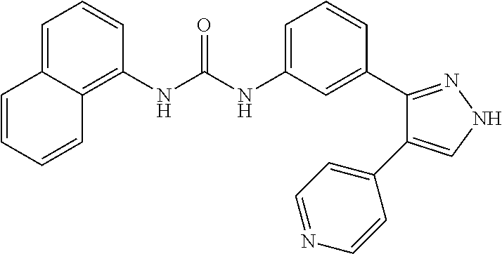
C1=C2C(=C(NC(NC3=CC=CC(C4=NNC=C4C4=CC=NC=C4)=C3)=O)C=C1)C=CC=C2
